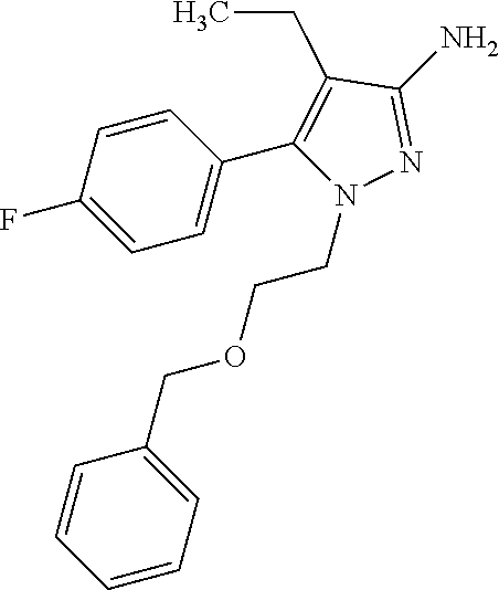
NC1=NN(CCOCC2=CC=CC=C2)C(C2=CC=C(F)C=C2)=C1CC
